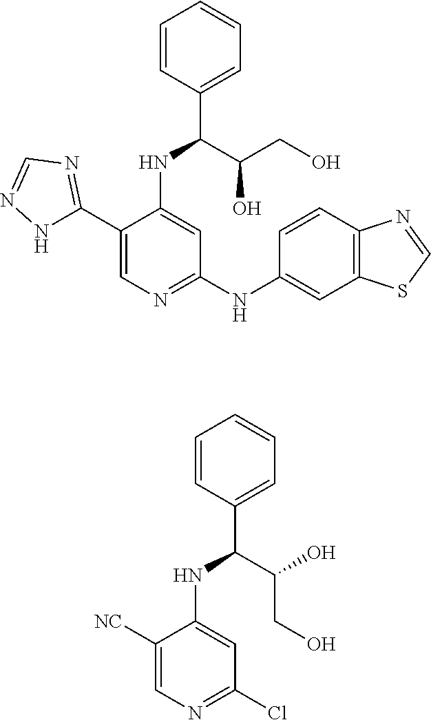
C1(C2=NC=NN2)=CN=C(NC2=CC3=C(C=C2)N=CS3)C=C1NC(C(CO)O)C1=CC=CC=C1.C1([NC])=CN=C(Cl)C=C1NC(C(O)CO)C1=CC=CC=C1
